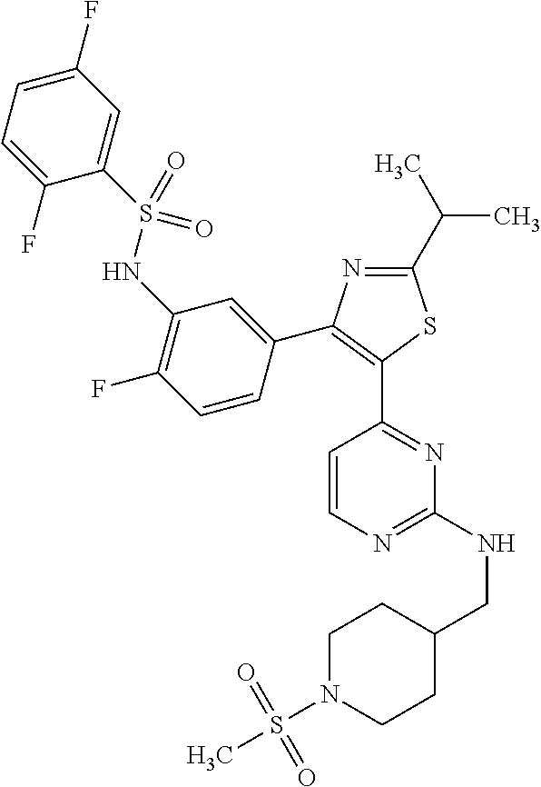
N1=C(C(C)C)SC(C2=NC(NCC3CCN(S(=O)(=O)C)CC3)=NC=C2)=C1C1=CC(NS(=O)(C2=CC(F)=CC=C2F)=O)=C(F)C=C1
